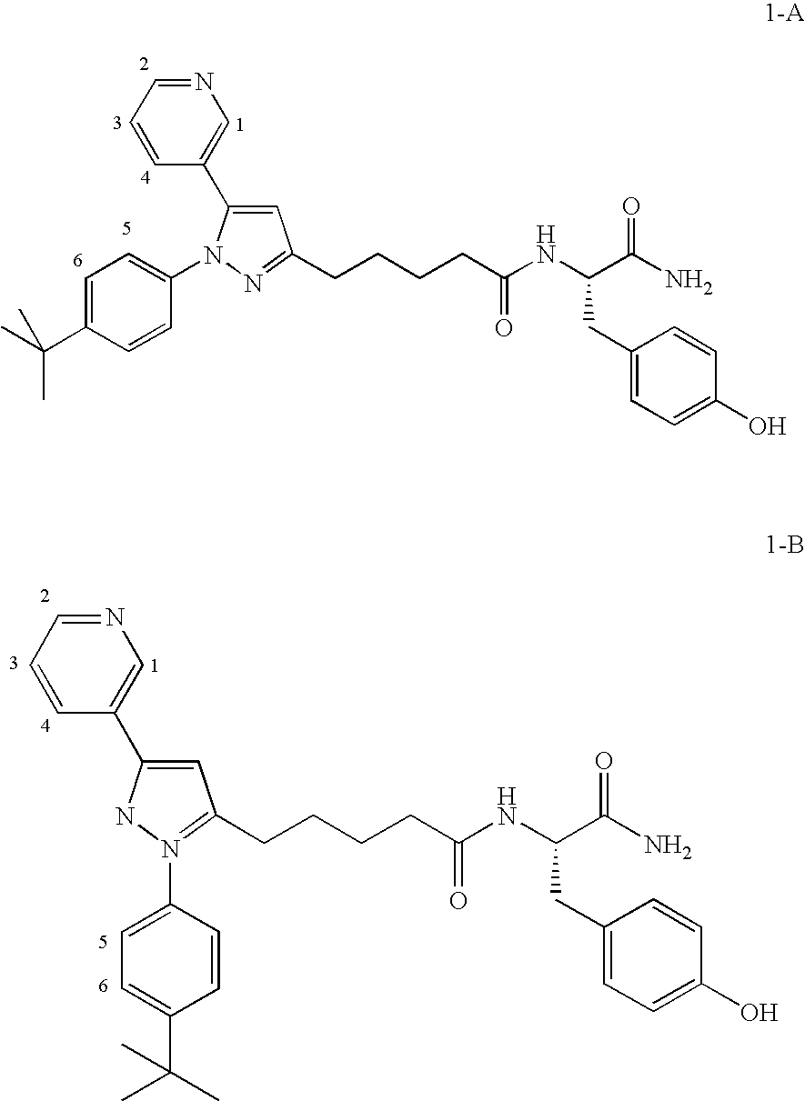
C1=C(C2=CN=CC=C2)N(C2=CC=C(C(C)(C)C)C=C2)N=C1CCCCC(NC(C(N)=O)CC1=CC=C(O)C=C1)=O.C1=C(C2=CN=CC=C2)NN(C2=CC=C(C(C)(C)C)C=C2)=C1CCCCC(NC(C(N)=O)CC1=CC=C(O)C=C1)=O
